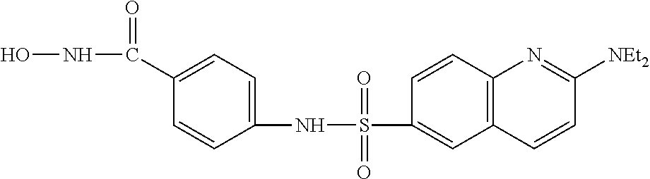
ONC(=O)C1=CC=C(NS(=O)(=O)C2=CC3=C(C=C2)N=C([NEt2])C=C3)C=C1
